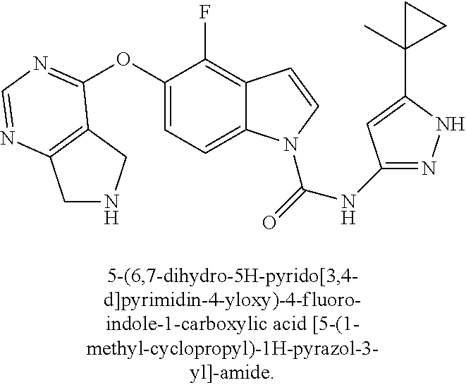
O(C1=CC=C2C(=C1F)C=CN2C(=O)NC1=NNC(C2(C)CC2)=C1)C1=NC=NC2=C1CNC2
